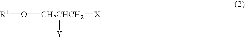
[R1]O[CH2CHCH2]([X])[Y]
